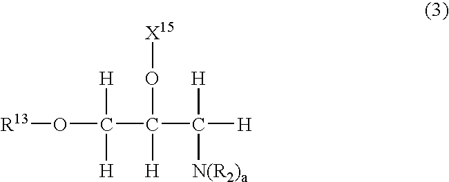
[R13]OC(C(C([H])([H])[N(R2)a])(O[X15])[H])([H])[H]
